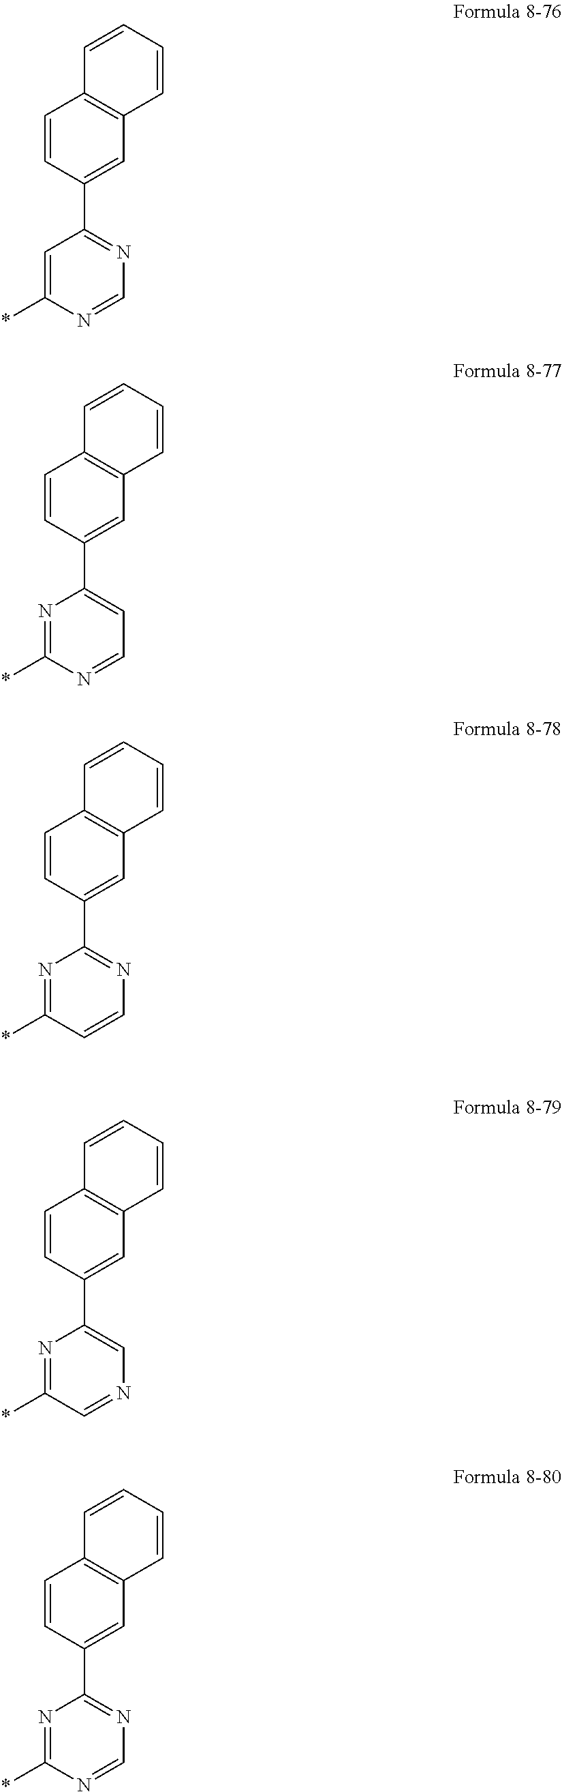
C1=C(*)N=CN=C1C1=CC2=C(C=C1)C=CC=C2.N1=C(*)N=CC=C1C1=CC2=C(C=C1)C=CC=C2.N1=C(*)C=CN=C1C1=CC2=C(C=C1)C=CC=C2.N1=C(*)C=NC=C1C1=CC2=C(C=C1)C=CC=C2.N1=C(*)N=CN=C1C1=CC2=C(C=C1)C=CC=C2
